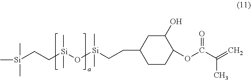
[Si](CC[Si](O[Si](CCC1CCC(OC(C(=C)C)=O)C(O)C1)(C)C)(C)C)(C)(C)C
